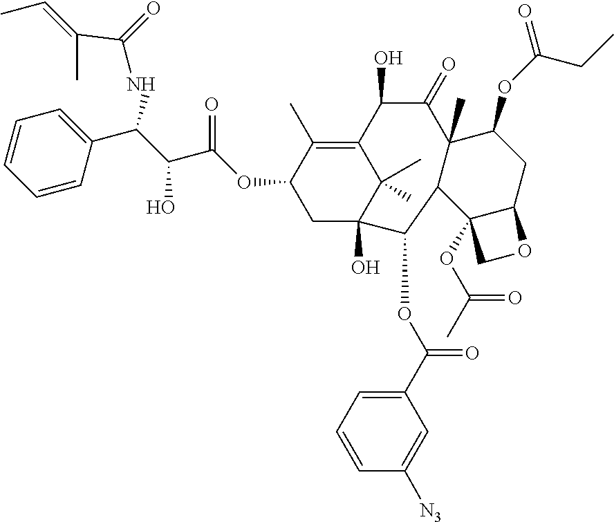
C1=CC(C(C(C(OC2CC3(O)C(C)(C)C(=C2C)C(O)C(=O)C2(C)C(C3OC(C3=CC=CC([N3])=C3)=O)C3(OC(=O)C)C(CC2OC(=O)CC)OC3)=O)O)NC(=O)C(C)=CC)=CC=C1
